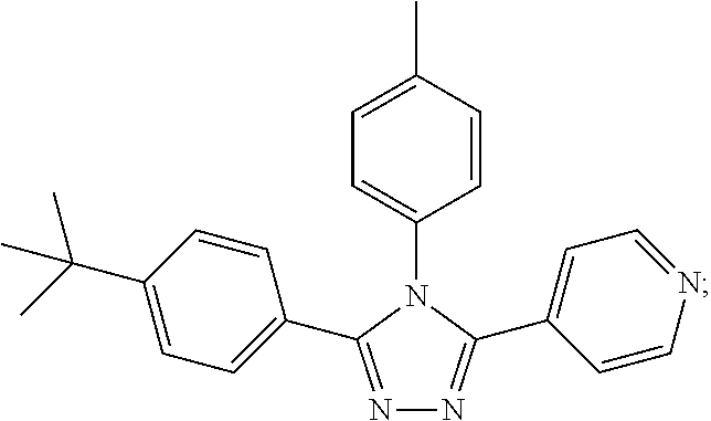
N1=C(C2=CC=C(C(C)(C)C)C=C2)N(C2=CC=C(C)C=C2)C(C2=CC=NC=C2)=N1
